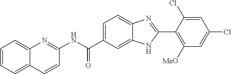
C1=CC=C2C(=C1)N=C(NC(C1=CC=C3C(=C1)NC(C1=C([MeO])C=C(Cl)C=C1Cl)=N3)=O)C=C2
